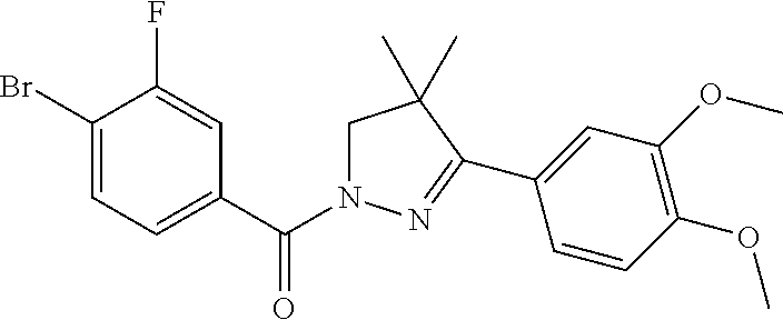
C1(Br)=CC=C(C(N2CC(C)(C)C(C3=CC(OC)=C(OC)C=C3)=N2)=O)C=C1F
